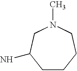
C1CCCN(C)CC1N
